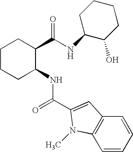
C1CCC(NC(C2=CC3=C(N2C)C=CC=C3)=O)C(C(NC2C(O)CCCC2)=O)C1
